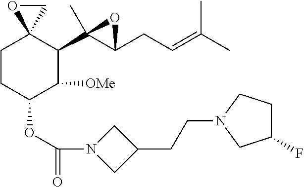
C1CC(OC(=O)N2CC(CCN3CCC(F)C3)C2)C([OMe])C(C2(C)C(CC=C(C)C)O2)C12CO2
